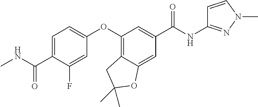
C1=C(C(=O)NC)C(F)=CC(OC2=C3C(=CC(C(=O)NC4=NN(C)C=C4)=C2)OC(C)(C)C3)=C1
